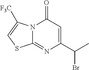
N12C(=NC(C(C)Br)=CC1=O)SC=C2[F3C]
